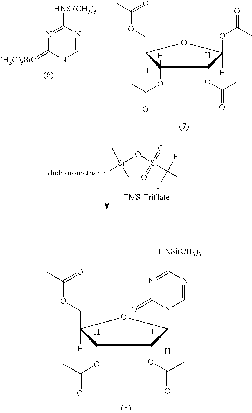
[Si](OS(C(F)(F)F)(=O)=O)(C)(C)C.C1([HNSi(CH3)3])=NC(=[(H3C)3SiO])NC=N1.C1(OC(C)=O)([H])C([H])(COC(C)=O)OC([H])(OC(=O)C)C1(OC(=O)C)[H].C1(OC(C)=O)([H])C([H])(COC(C)=O)OC([H])(N2C(=O)N=C([HNSi(CH3)3])N=C2)C1(OC(=O)C)[H]
